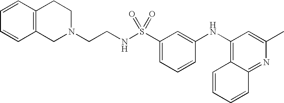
C1=CC=CC2=C1CCN(CCNS(C1=CC=CC(NC3=C4C(=NC(C)=C3)C=CC=C4)=C1)(=O)=O)C2
